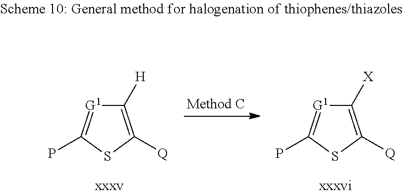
C1([H])=C([Q])SC(P)=[G1]1.C1([X])=C([Q])SC(P)=[G1]1
